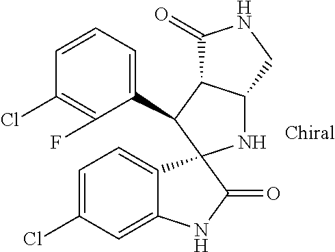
C1(C2C3C(NC24C2=CC=C(Cl)C=C2NC4=O)CNC3=O)=CC=CC(Cl)=C1F
